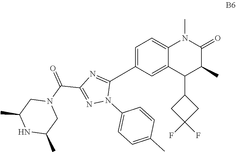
C1=C(C2=NC(C(N3CC(C)NC(C)C3)=O)=NN2C2=CC=C(C)C=C2)C=C2C(=C1)N(C)C(=O)C(C)C2C1CC(F)(F)C1
